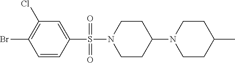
C1(Cl)=C(Br)C=CC(S(N2CCC(N3CCC(C)CC3)CC2)(=O)=O)=C1
